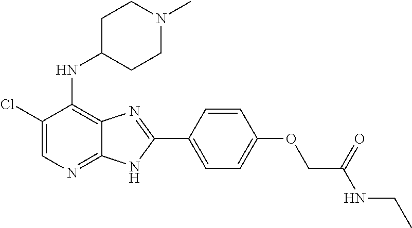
C1(Cl)=CN=C2C(=C1NC1CCN(C)CC1)N=C(C1=CC=C(OCC(NCC)=O)C=C1)N2
